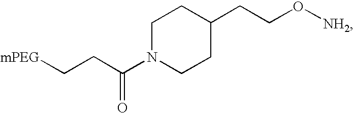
C1N(C(CC[mPEG])=O)CCC(CCO[NH2])C1
